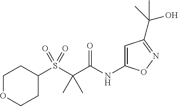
S(C(C(NC1=CC(C(O)(C)C)=NO1)=O)(C)C)(=O)(=O)C1CCOCC1
